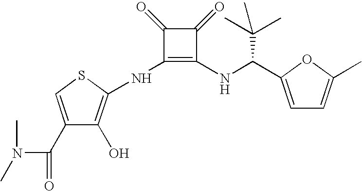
N(C1=C(NC(C(C)(C)C)C2=CC=C(C)O2)C(=O)C1=O)C1=C(O)C(C(=O)N(C)C)=CS1
